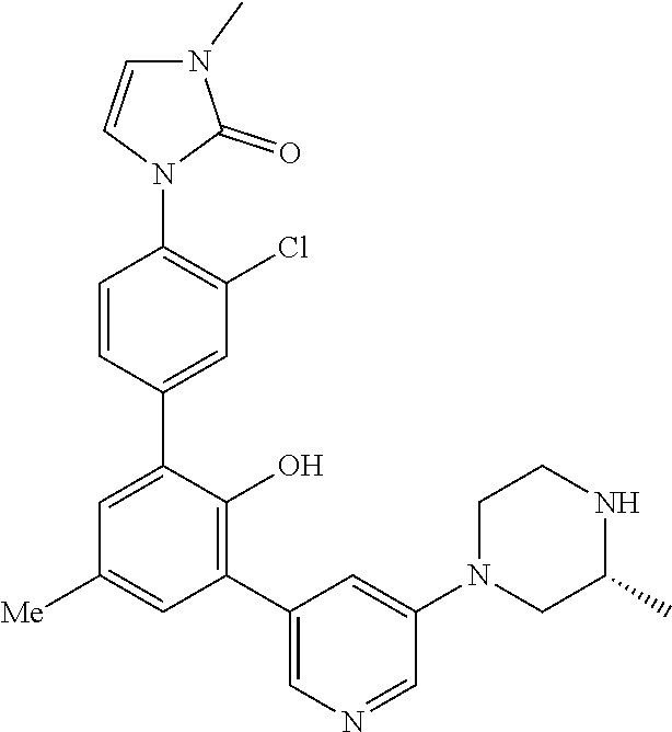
C1=C(C2=CC(Cl)=C(N3C(=O)N(C)C=C3)C=C2)C(O)=C(C2=CN=CC(N3CC(C)NCC3)=C2)C=C1[Me]
